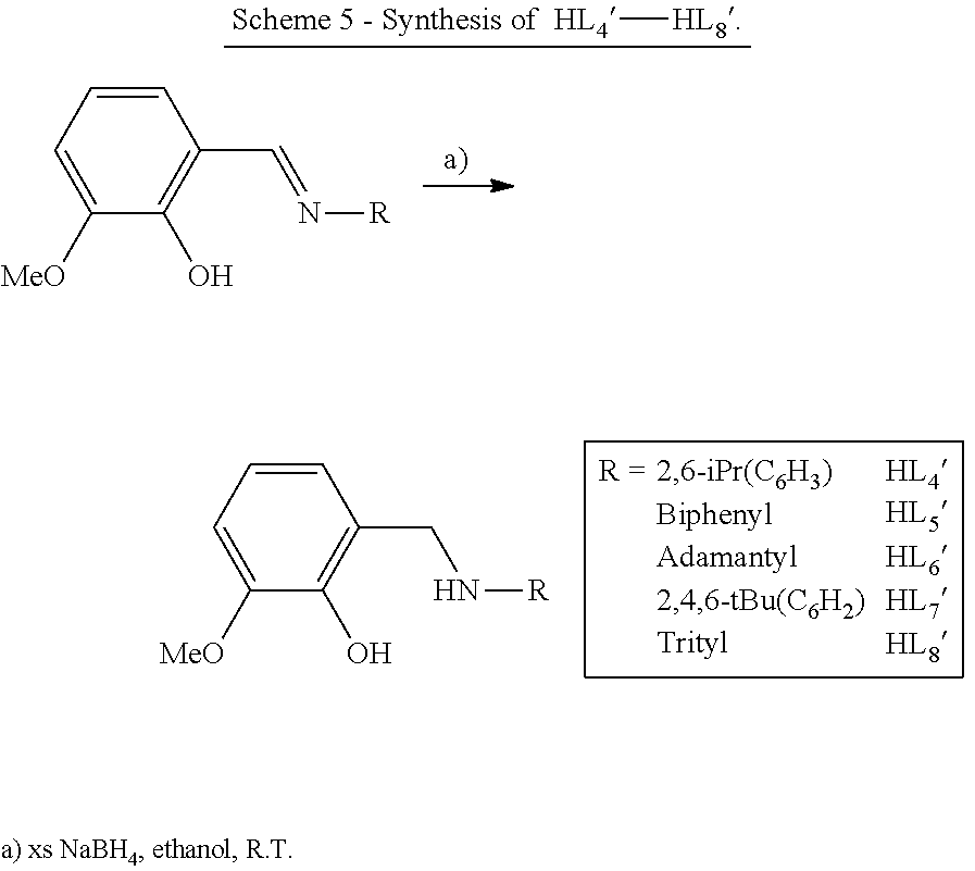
C1=CC=C([MeO])C(O)=C1CN[R].[HL4][HL8].C1=CC=C([MeO])C(O)=C1C=N[R]
